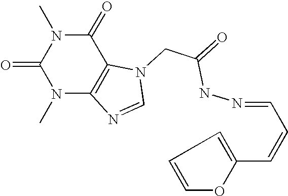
N1(C)C2=C(C(=O)N(C)C1=O)N(CC(=O)NN=CC=CC1=CC=CO1)C=N2
